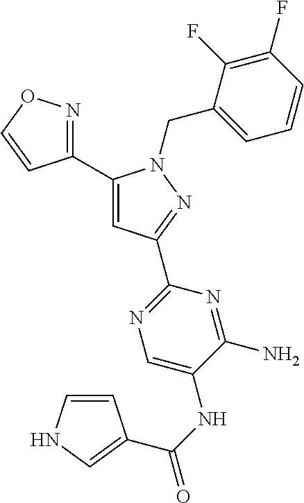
C1(C2=CC(C3=NC=C(NC(=O)C4=CNC=C4)C(N)=N3)=NN2CC2=CC=CC(F)=C2F)=NOC=C1
